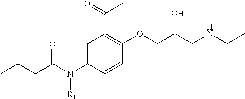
C1=C(N(C(CCC)=O)[R1])C=CC(OCC(CNC(C)C)O)=C1C(=O)C
